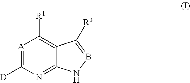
[A]1=C([D])N=C2C(=C1[R1])C([R3])=BN2
